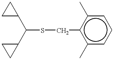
C(SCc1c(C)cccc1C)(C1CC1)C1CC1
